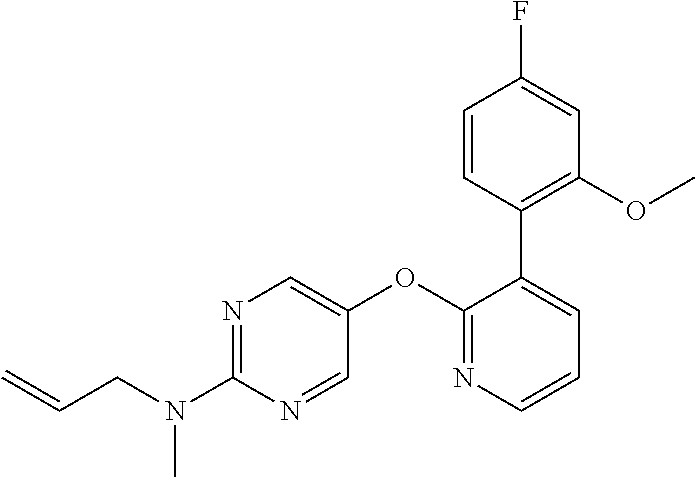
C(N(C1=NC=C(OC2=NC=CC=C2C2=C(OC)C=C(F)C=C2)C=N1)C)C=C
